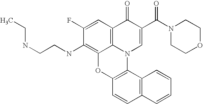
C1(F)=CC2=C3C(=C1NCCNCC)OC1=C(N3C=C(C(N3CCOCC3)=O)C2=O)C2=C(C=C1)C=CC=C2
